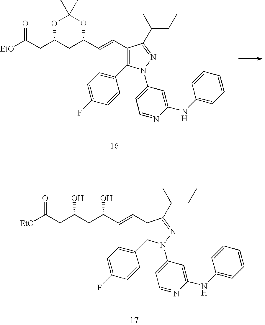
C1(C=CC(CC(CC([EtO])=O)O)O)=C(C2=CC=C(F)C=C2)N(C2=CC=NC(NC3=CC=CC=C3)=C2)N=C1C(CC)C.C1(C=CC2CC(CC([EtO])=O)OC(C)(C)O2)=C(C2=CC=C(F)C=C2)N(C2=CC=NC(NC3=CC=CC=C3)=C2)N=C1C(CC)C
